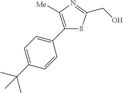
C1(C2=CC=C(C(C)(C)C)C=C2)=C([Me])N=C(CO)S1
